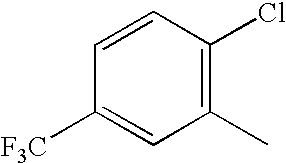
C1=CC(Cl)=C(C)C=C1[F3C]
